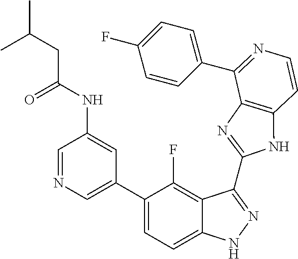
C1=C(C2=CC=C3C(=C2F)C(C2=NC4=C(N2)C=CN=C4C2=CC=C(F)C=C2)=NN3)C=C(NC(CC(C)C)=O)C=N1
